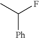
CC(F)[Ph]
